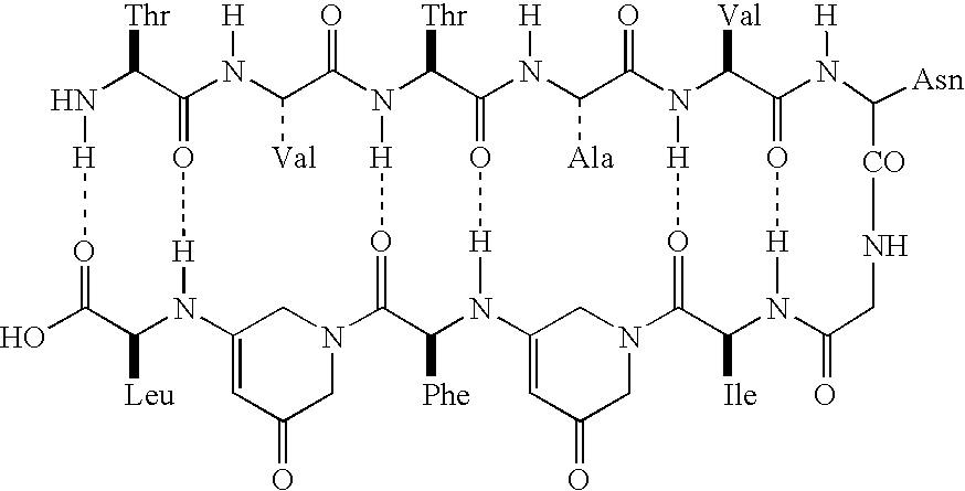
C1([Val])C(=O)N2C([Thr])C3=O[H]N(C([Phe])C(=O[H]2)N2CC(=CC(=O)C2)N2C([Leu])C(O)=O[H]NC([Thr])C(=O[H]2)N1[H])C1=CC(=O)CN(C1)C1=O[H]N(C(=O)C([Ala])N3[H])C([Val])C2=O[H]N(C1[Ile])C(=O)CN[CO]C([Asn])N2[H]
